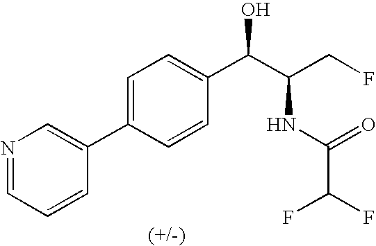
C1=CC=NC=C1C1=CC=C(C(C(CF)NC(C(F)F)=O)O)C=C1
